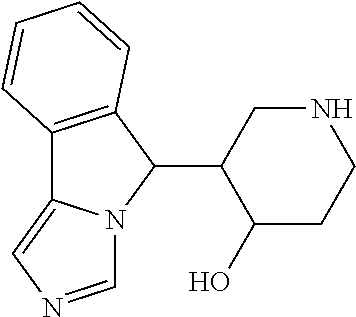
C12=C(C(C3C(O)CCNC3)N3C1=CN=C3)C=CC=C2
